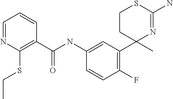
C1(NC(C2=C(SCC)N=CC=C2)=O)=CC(C2(C)N=C(N)SCC2)=C(F)C=C1
